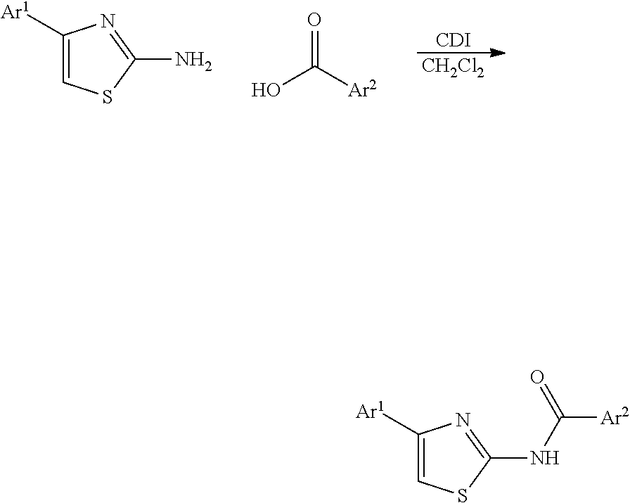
[CDI].[CH2Cl2].C1([Ar1])=CSC(N)=N1.O=C(O)[Ar2].C1([Ar1])=CSC(NC(=O)[Ar2])=N1
